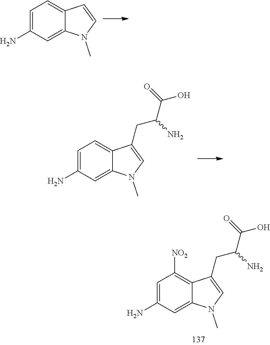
C1=C(N)C=C2C(=C1)C=CN2C.C1=C(N)C=C2C(=C1)C(CC(C(O)=O)N)=CN2C.C1=C(N)C=C2C(=C1[NO2])C(CC(C(O)=O)N)=CN2C
